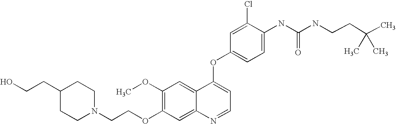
C1(Cl)=CC(OC2=CC=NC3=CC(OCCN4CCC(CCO)CC4)=C(OC)C=C23)=CC=C1NC(=O)NCCC(C)(C)C
